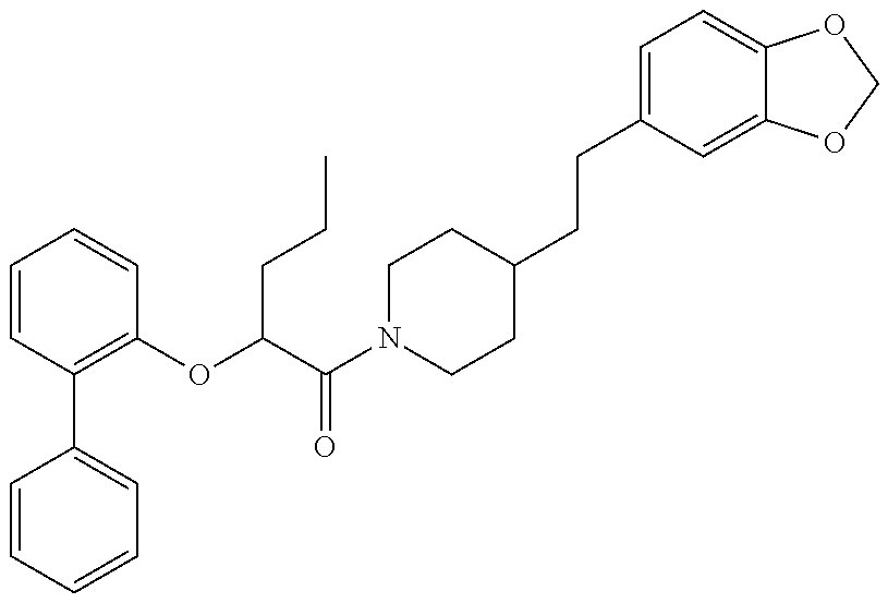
C1=CC=CC=C1C1=C(OC(C(N2CCC(CCC3=CC=C4C(=C3)OCO4)CC2)=O)CCC)C=CC=C1
